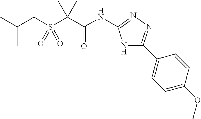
C(CS(C(C(NC1=NN=C(C2=CC=C(OC)C=C2)N1)=O)(C)C)(=O)=O)(C)C
